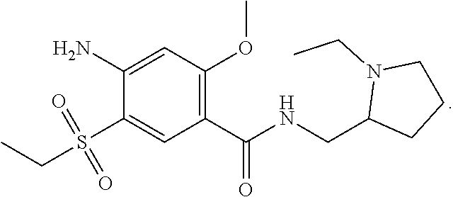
C1(N)=CC(OC)=C(C(NCC2CCCN2CC)=O)C=C1S(CC)(=O)=O
